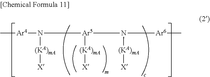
C[Ar4]N([(KA)mA][X])[Ar5]([(KA)mA][X])N([Ar6]C)[(KA)mA][X]
